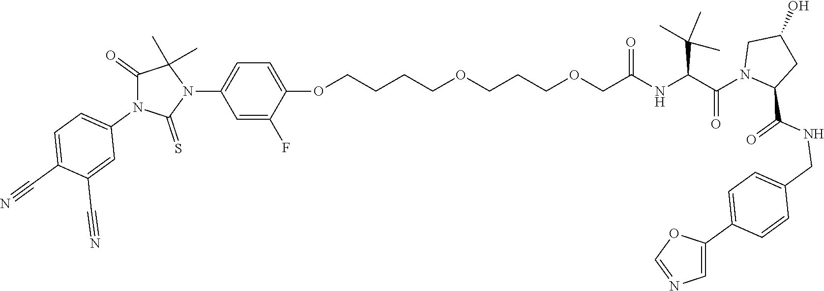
C(COCCCOCCCCOC1=CC=C(N2C(C)(C)C(=O)N(C3=CC=C(C#N)C(C#N)=C3)C2=S)C=C1F)(NC(C(N1CC(O)CC1C(NCC1=CC=C(C2=CN=CO2)C=C1)=O)=O)C(C)(C)C)=O
